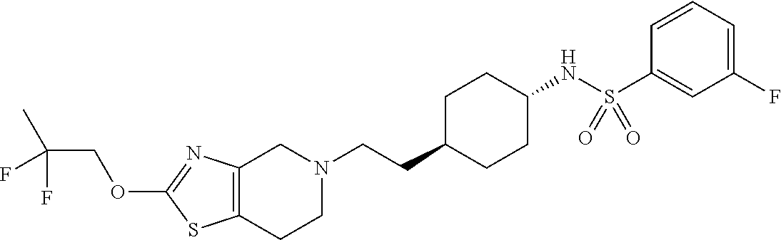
C12=C(CCN(CCC3CCC(NS(C4=CC(F)=CC=C4)(=O)=O)CC3)C1)SC(OCC(C)(F)F)=N2
